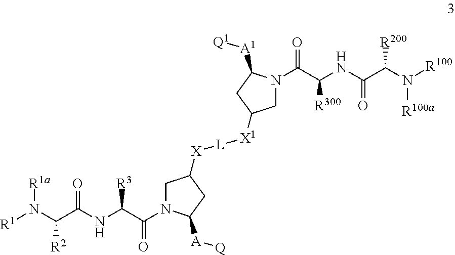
[R1]N(C(C(NC(C(=O)N1CC([X][L][X1]C2CN(C(C(NC(C(N([R100a])[R100])[R200])=O)[R300])=O)C([A1][Q1])C2)CC1[A][Q])[R3])=O)[R2])[R1a]
